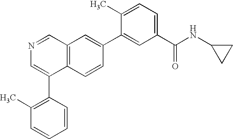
C12=C(C=CC(C3=CC(C(NC4CC4)=O)=CC=C3C)=C1)C(C1=C(C)C=CC=C1)=CN=C2
